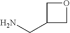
O1CC(CN)C1
